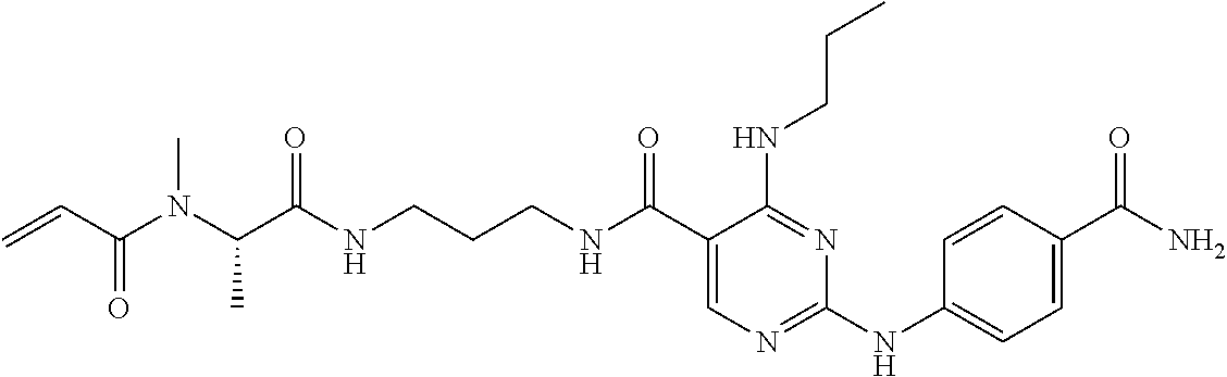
C(CCNC(C1=CN=C(NC2=CC=C(C(N)=O)C=C2)N=C1NCCC)=O)NC(=O)C(N(C(C=C)=O)C)C
